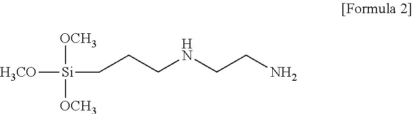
[H3CO][Si]([OCH3])(CCCNCCN)[OCH3]
